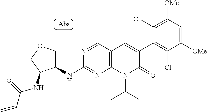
C1(NC2=NC3=C(C=N2)C=C(C2=C(Cl)C([OMe])=CC([OMe])=C2Cl)C(=O)N3C(C)C)COCC1NC(=O)C=C
